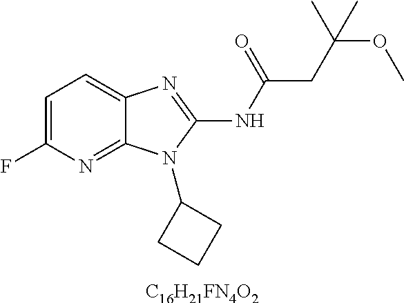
C1=C(F)N=C2C(=C1)N=C(NC(CC(OC)(C)C)=O)N2C1CCC1.[C16H21FN4O2]
